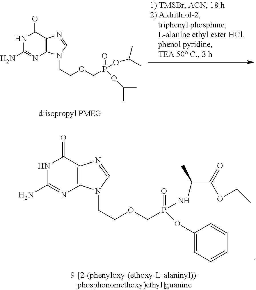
NC1=NC2=C(C(=O)N1)N=CN2CCOCP(=O)(OC(C)C)OC(C)C.NC1=NC2=C(C(=O)N1)N=CN2CCOCP(=O)(NC(C(OCC)=O)C)OC1=CC=CC=C1
